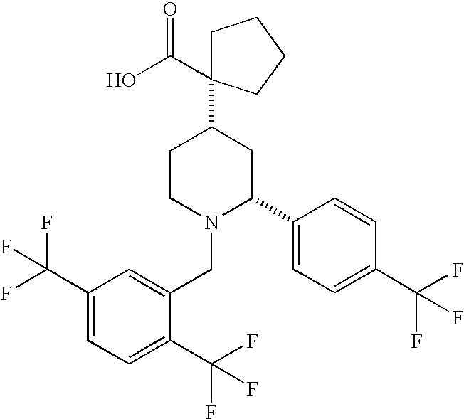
C1CN(CC2=CC(C(F)(F)F)=CC=C2C(F)(F)F)C(C2=CC=C(C(F)(F)F)C=C2)CC1C1(C(=O)O)CCCC1
